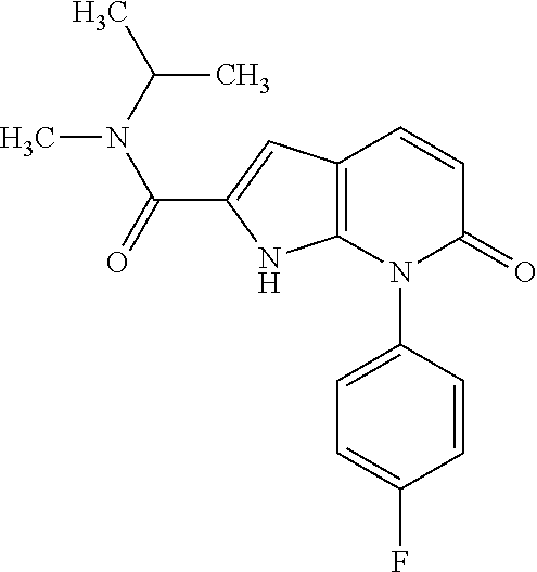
C1=CC(N2C(=O)C=CC3=C2NC(C(=O)N(C(C)C)C)=C3)=CC=C1F
